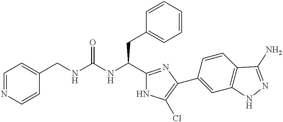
C1=NC=CC(CNC(NC(C2=NC(C3=CC4=C(C=C3)C(N)=NN4)=C(Cl)N2)CC2=CC=CC=C2)=O)=C1
